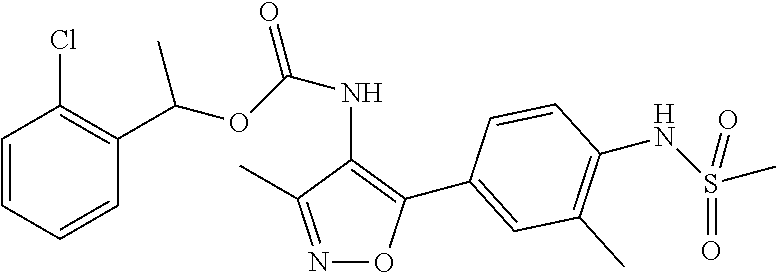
C1=CC=CC(C(OC(NC2=C(C3=CC(C)=C(NS(C)(=O)=O)C=C3)ON=C2C)=O)C)=C1Cl
